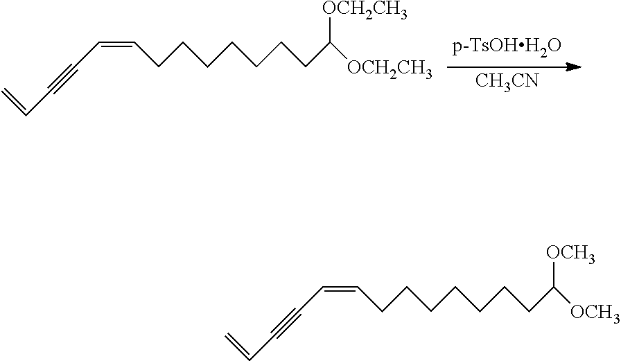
C=CC#CC=CCCCCCCCC([OCH3])[OCH3].C=CC#CC=CCCCCCCCC([OCH2CH3])[OCH2CH3].[CH3CN]
